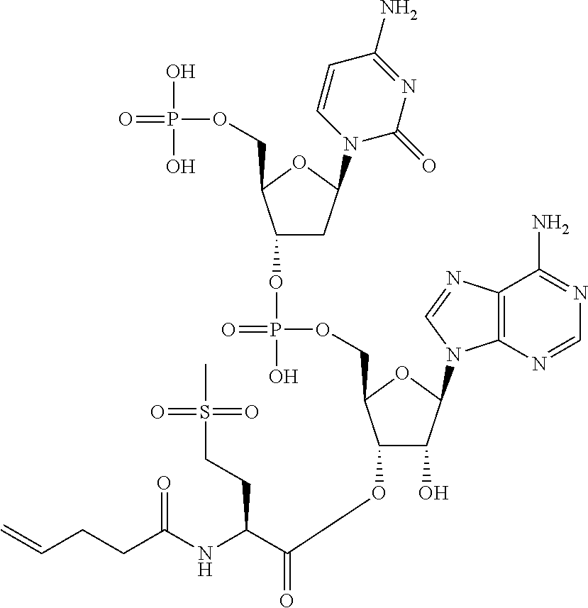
N(C(C(OC1C(O)C(N2C3=C(C(N)=NC=N3)N=C2)OC1COP(=O)(OC1CC(N2C(=O)N=C(N)C=C2)OC1COP(=O)(O)O)O)=O)CCS(C)(=O)=O)C(CCC=C)=O
